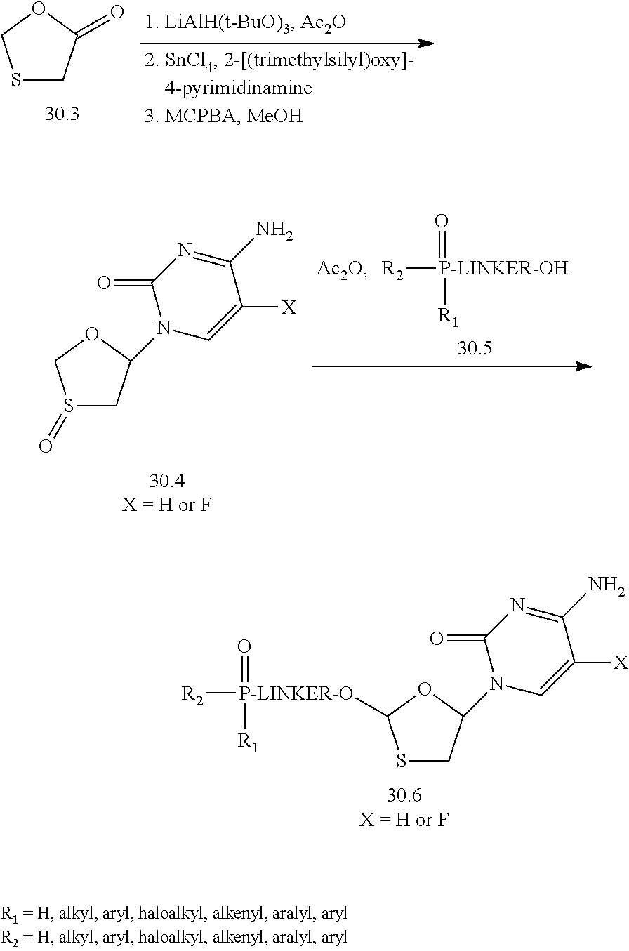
S1CC(=O)OC1.S1CC(N2C=C([X])C(N)=NC2=O)OC1[P-LINKER-O]([R2])(=O)[R1].S1(=O)CC(N2C=C([X])C(N)=NC2=O)OC1.[R2][P-LINKER-OH](=O)[R1]
